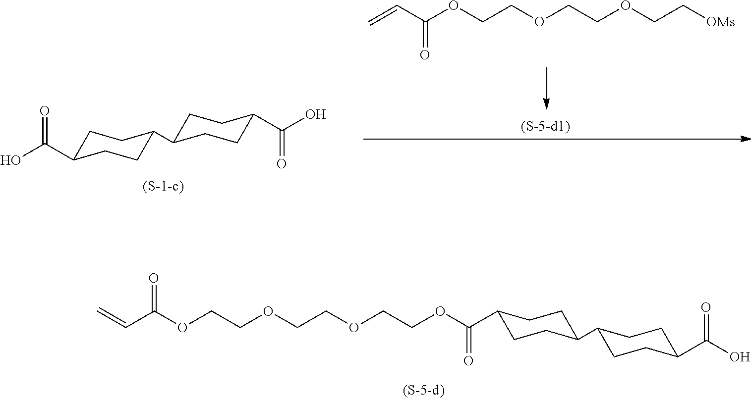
C=CC(OCCOCCOCC[OMs])=O.C1C(C(O)=O)CCC(C2CCC(C(O)=O)CC2)C1.O(C(C1CCC(C2CCC(C(O)=O)CC2)CC1)=O)CCOCCOCCOC(C=C)=O
